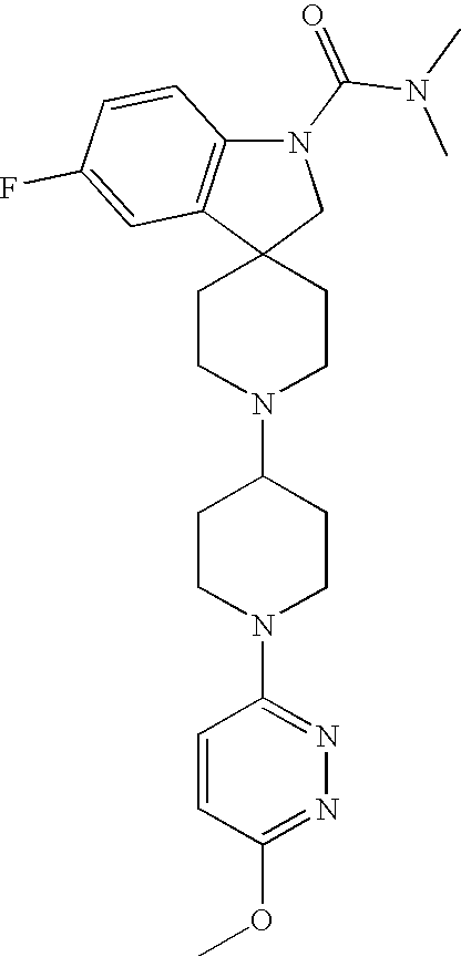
C1CN(C2CCN(C3=NN=C(OC)C=C3)CC2)CCC12CN(C(N(C)C)=O)C1=C2C=C(F)C=C1
